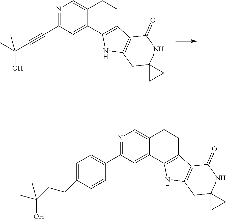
N1=C(C2=CC=C(CCC(O)(C)C)C=C2)C=C2C(=C1)CCC1=C2NC2=C1C(=O)NC1(C2)CC1.N1=C(C#CC(O)(C)C)C=C2C(=C1)CCC1=C2NC2=C1C(=O)NC1(C2)CC1
